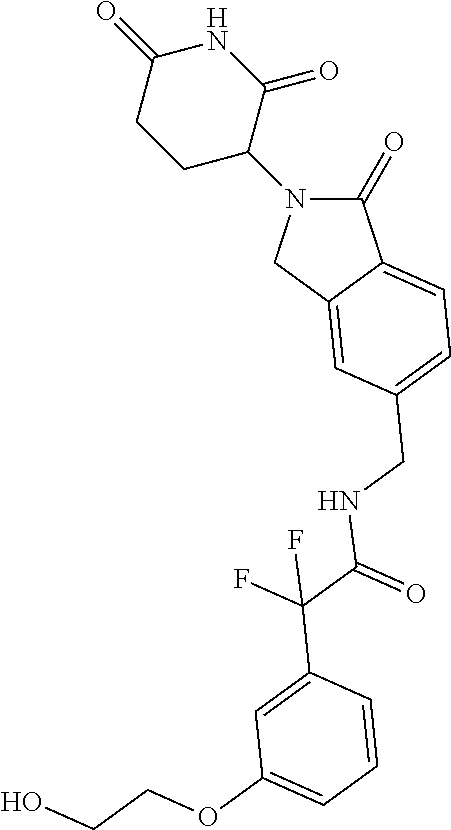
C1(=O)N(C2CCC(=O)NC2=O)CC2=CC(CNC(C(C3=CC(OCCO)=CC=C3)(F)F)=O)=CC=C12
